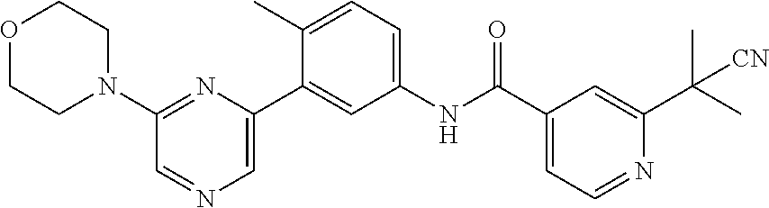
C1=C(C2=CC(NC(C3=CC=NC(C(C)(C)[CN])=C3)=O)=CC=C2C)N=C(N2CCOCC2)C=N1
